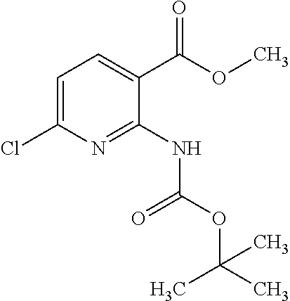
C1=C(Cl)N=C(NC(OC(C)(C)C)=O)C(C(OC)=O)=C1
